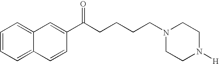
C1=CC=C2C(=C1)C=C(C(CCCCN1CCN([H])CC1)=O)C=C2
